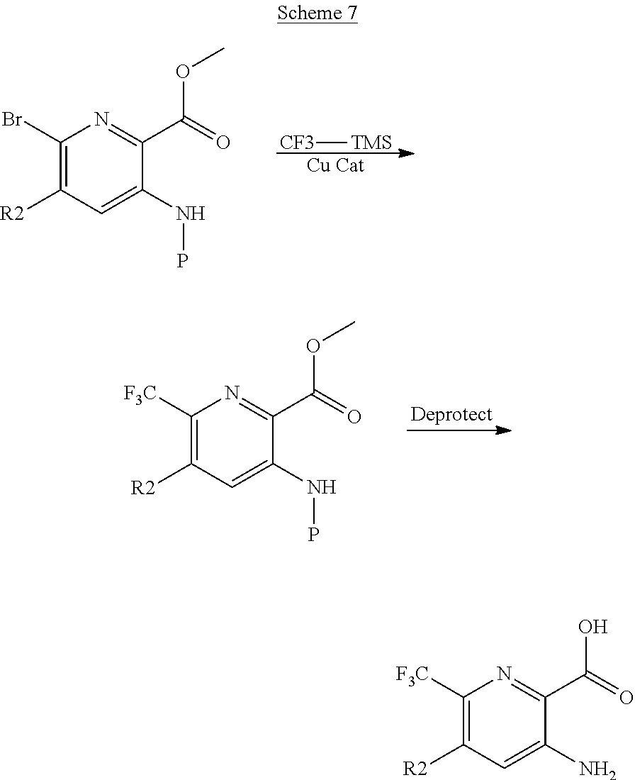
C1(Br)=C([R2])C=C(NP)C(C(=O)OC)=N1.[Cu Cat].[CF3][TMS].C1([F3C])=C([R2])C=C(NP)C(C(=O)OC)=N1.C1([F3C])=C([R2])C=C(N)C(C(=O)O)=N1
